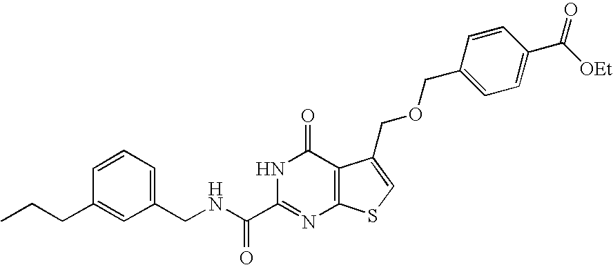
C1(CNC(C2=NC3=C(C(=O)N2)C(COCC2=CC=C(C([OEt])=O)C=C2)=CS3)=O)=CC=CC(CCC)=C1
